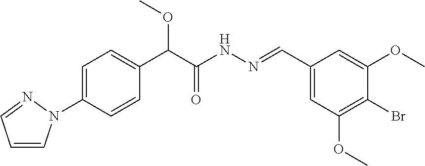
C1(N2C=CC=N2)=CC=C(C(C(NN=CC2=CC(OC)=C(Br)C(OC)=C2)=O)OC)C=C1
